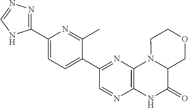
C1(C2=NN=CN2)=CC=C(C2=NC3=C(N=C2)NC(=O)C2N3CCOC2)C(C)=N1
